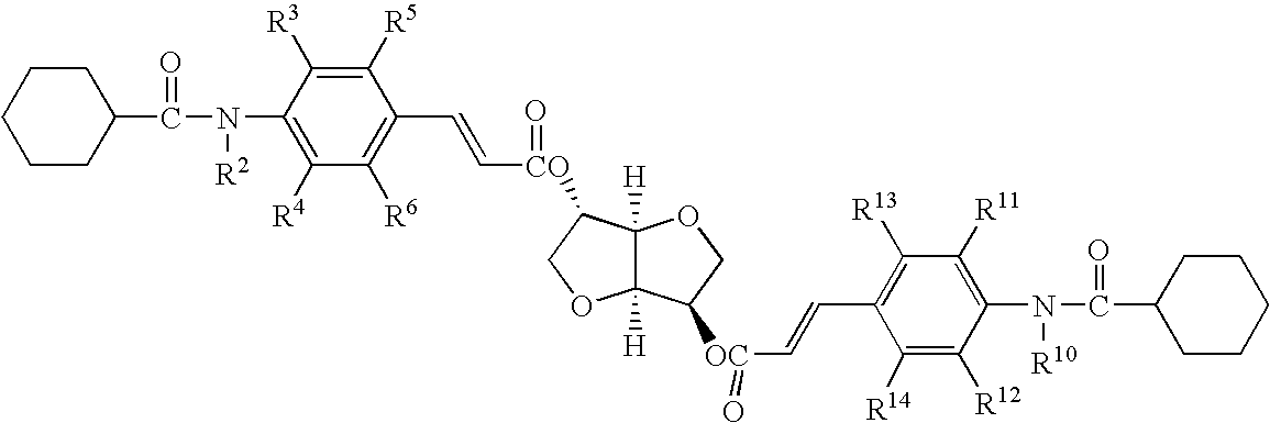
C1(C(=O)N(C2=C([R4])C([R6])=C(C=C[CO](=O)C3C4([H])C([H])(OC3)C([OC](C=CC3=C([R13])C([R11])=C(N(C(=O)C5CCCCC5)[R10])C([R12])=C3[R14])=O)CO4)C([R5])=C2[R3])[R2])CCCCC1
